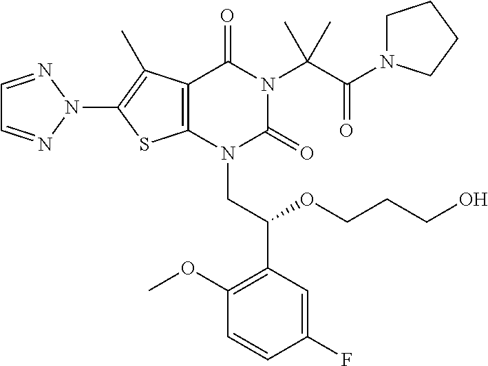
C12=C(N(CC(C3=C(OC)C=CC(F)=C3)OCCCO)C(=O)N(C(C(=O)N3CCCC3)(C)C)C1=O)SC(N1N=CC=N1)=C2C
